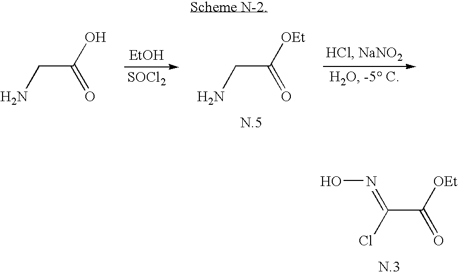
[EtOH].[SOCl2].C(C([OEt])=O)N.C(C(O)=O)N.C(C([OEt])=O)(Cl)=NO
